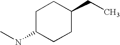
C1C(NC)CCC(CC)C1
